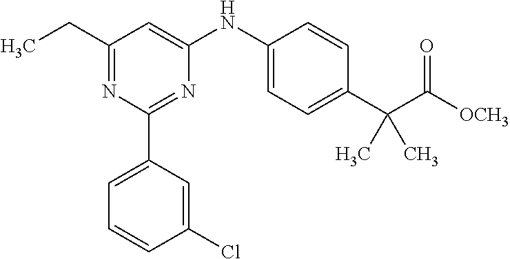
C1(C2=CC=CC(Cl)=C2)=NC(NC2=CC=C(C(C([OCH3])=O)(C)C)C=C2)=CC(CC)=N1
